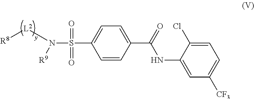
C1(C(=O)NC2=CC([CF3])=CC=C2Cl)=CC=C(S(N([L2][R8])[R9])(=O)=O)C=C1
